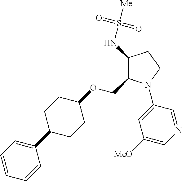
C1(NS([Me])(=O)=O)C(COC2CCC(C3=CC=CC=C3)CC2)N(C2=CC([MeO])=CN=C2)CC1
